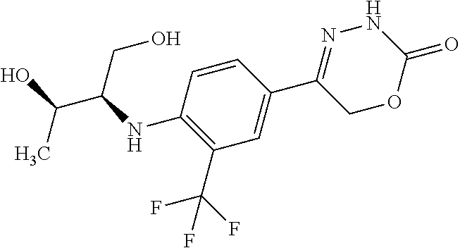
N1N=C(C2=CC(C(F)(F)F)=C(NC(C(C)O)CO)C=C2)COC1=O
